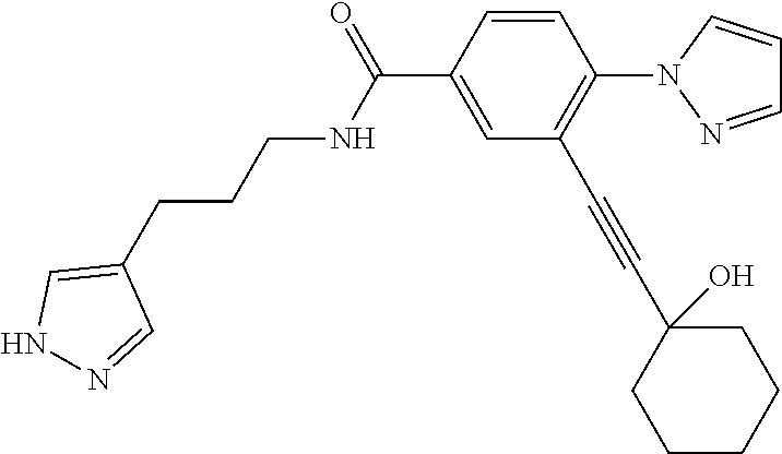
C1=CC(C(=O)NCCCC2=CNN=C2)=CC(C#CC2(O)CCCCC2)=C1N1N=CC=C1
